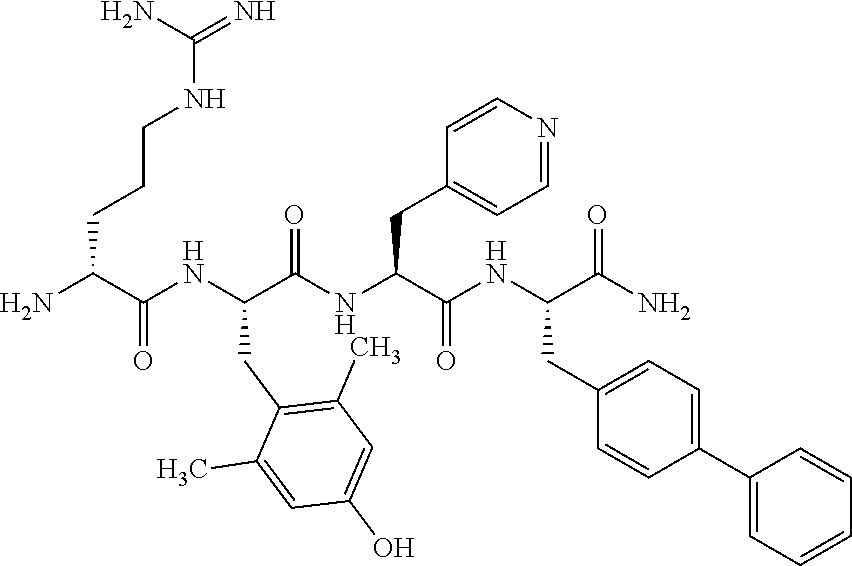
NC(C(NC(C(NC(C(NC(C(N)=O)CC1=CC=C(C2=CC=CC=C2)C=C1)=O)CC1=CC=NC=C1)=O)CC1=C(C)C=C(O)C=C1C)=O)CCCNC(=N)N
